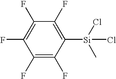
C1(F)=C(F)C([Si](C)(Cl)Cl)=C(F)C(F)=C1F
